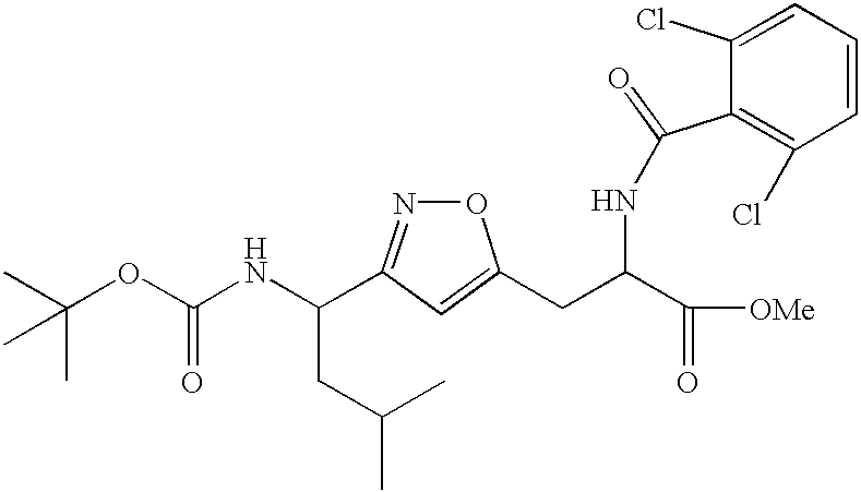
N(C(CC(C)C)C1=NOC(CC(C([OMe])=O)NC(C2=C(Cl)C=CC=C2Cl)=O)=C1)C(OC(C)(C)C)=O
